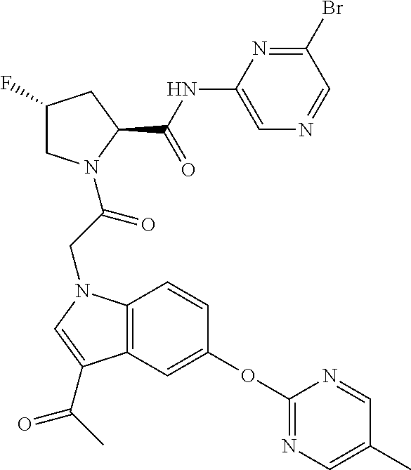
C1(F)CN(C(CN2C3=C(C=C(OC4=NC=C(C)C=N4)C=C3)C(C(C)=O)=C2)=O)C(C(NC2=CN=CC(Br)=N2)=O)C1
